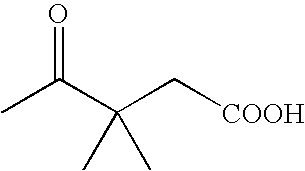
CC(C(C[COOH])(C)C)=O
